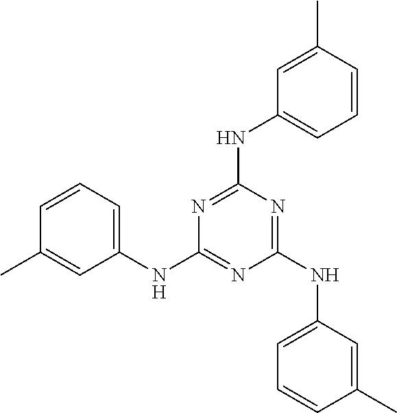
C1(NC2=CC=CC(C)=C2)=NC(NC2=CC=CC(C)=C2)=NC(NC2=CC=CC(C)=C2)=N1
